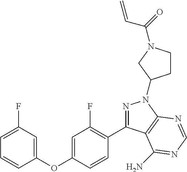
C1(OC2=CC(F)=C(C3=NN(C4CCN(C(C=C)=O)C4)C4=C3C(N)=NC=N4)C=C2)=CC(F)=CC=C1
